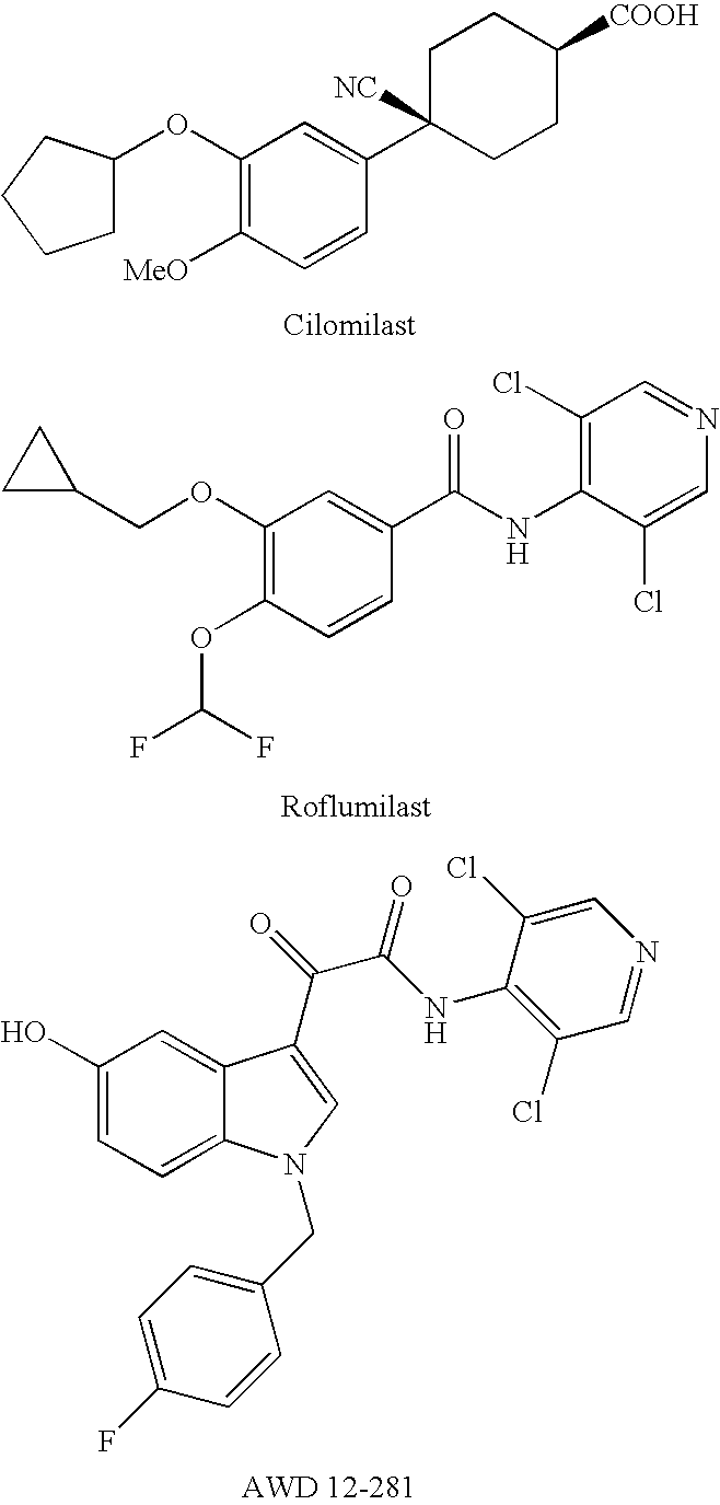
C1C(OC2=C([MeO])C=CC(C3([NC])CCC([COOH])CC3)=C2)CCC1.C1(Cl)=C(NC(C2=CC(OCC3CC3)=C(OC(F)F)C=C2)=O)C(Cl)=CN=C1.C1(O)=CC=C2C(=C1)C(C(=O)C(=O)NC1=C(Cl)C=NC=C1Cl)=CN2CC1=CC=C(F)C=C1
